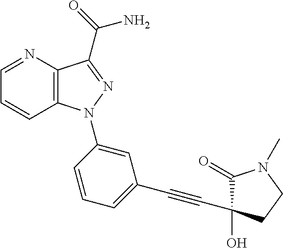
C12=C(N=CC=C1)C(C(N)=O)=NN2C1=CC(C#CC2(O)C(=O)N(C)CC2)=CC=C1
